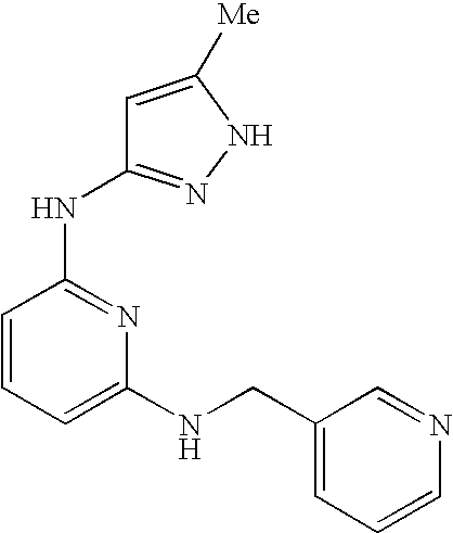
N(C1=NC(NCC2=CC=CN=C2)=CC=C1)C1=NNC([Me])=C1
